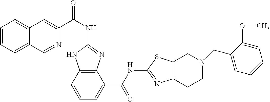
C1(NC(C2=CC3=CC=CC=C3C=N2)=O)=NC2=C(N1)C=CC=C2C(NC1=NC2=C(S1)CN(CC1=CC=CC=C1OC)CC2)=O
